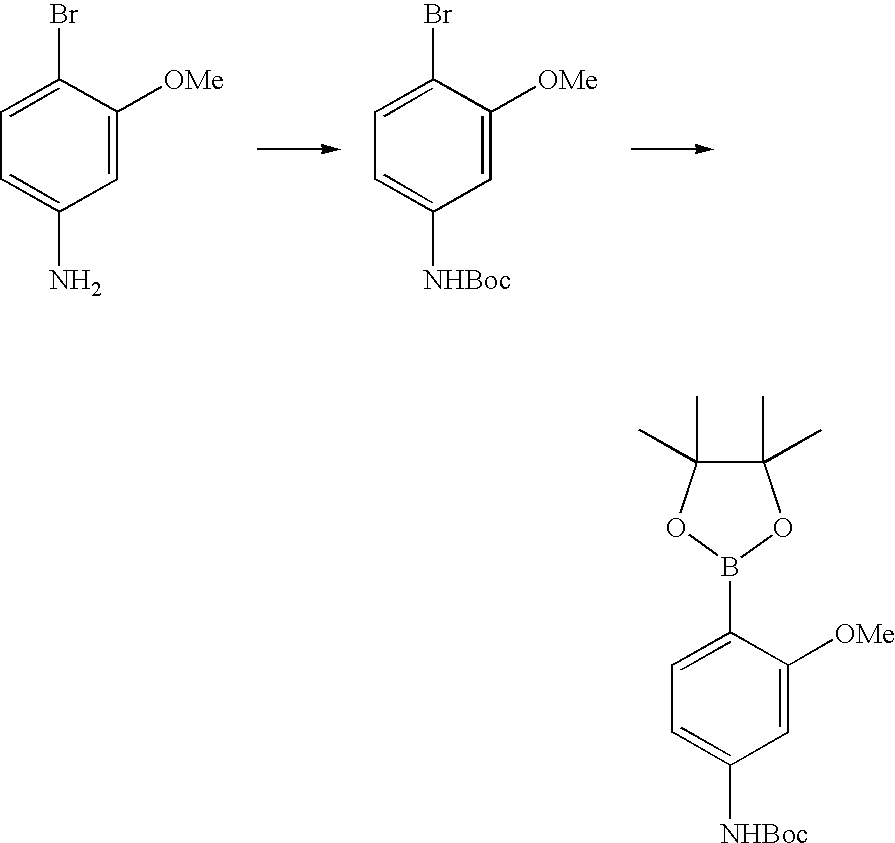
C1=C([OMe])C(Br)=CC=C1N.C1=C([OMe])C(Br)=CC=C1[NHBoc].C1=C([OMe])C(B2OC(C)(C)C(C)(C)O2)=CC=C1[NHBoc]
